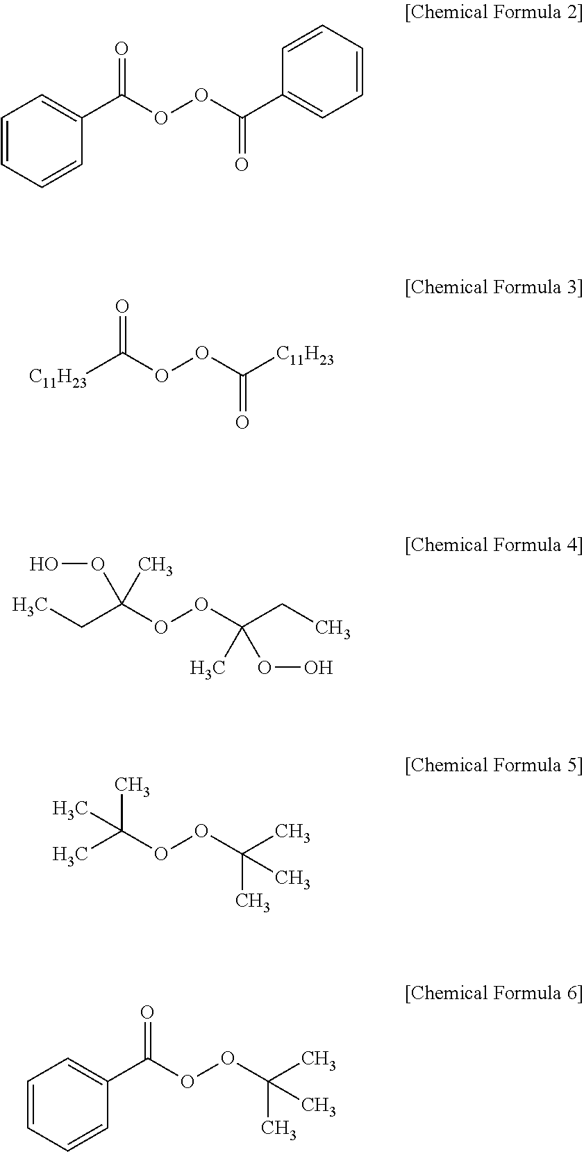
C1=CC=CC(C(OOC(C2=CC=CC=C2)=O)=O)=C1.[C11H23]C(OOC([C11H23])=O)=O.C(C(OOC(C)(OO)CC)(OO)C)C.CC(OOC(C)(C)C)(C)C.C1(C(OOC(C)(C)C)=O)=CC=CC=C1
